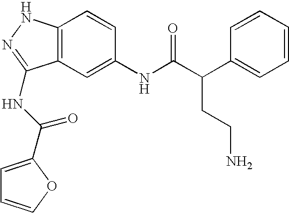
C12=C(C=C(NC(C(C3=CC=CC=C3)CCN)=O)C=C1)C(NC(=O)C1=CC=CO1)=NN2
